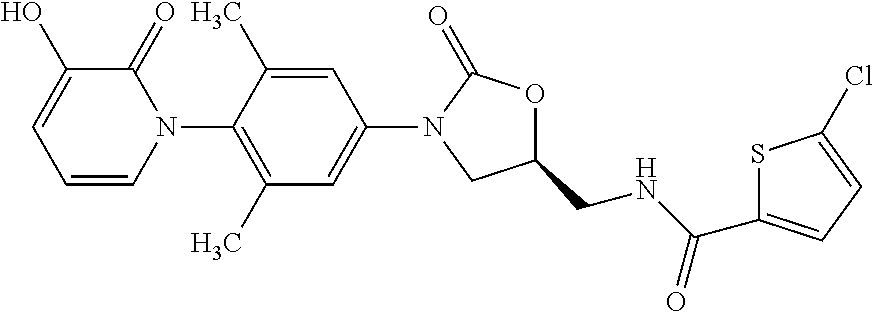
C1=C(C)C(N2C(=O)C(O)=CC=C2)=C(C)C=C1N1CC(CNC(C2=CC=C(Cl)S2)=O)OC1=O
